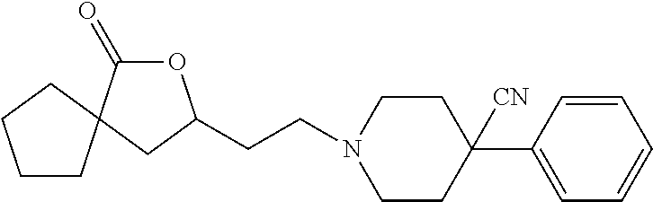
O1C(=O)C2(CC1CCN1CCC(C3=CC=CC=C3)([CN])CC1)CCCC2
